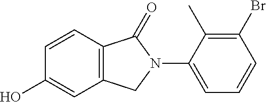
C1=CC2=C(C=C1O)CN(C1=CC=CC(Br)=C1C)C2=O
